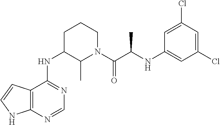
C12=C(N=CN=C1NC1C(C)N(C(C(NC3=CC(Cl)=CC(Cl)=C3)C)=O)CCC1)NC=C2
